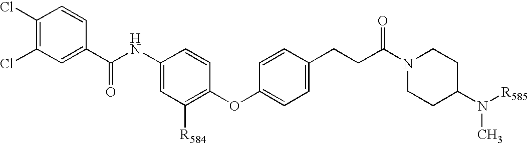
C1(Cl)=C(Cl)C=C(C(NC2=CC([R584])=C(OC3=CC=C(CCC(N4CCC(N([R585])C)CC4)=O)C=C3)C=C2)=O)C=C1
